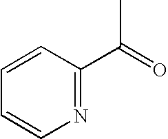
C1=CC(C(=O)C)=NC=C1
